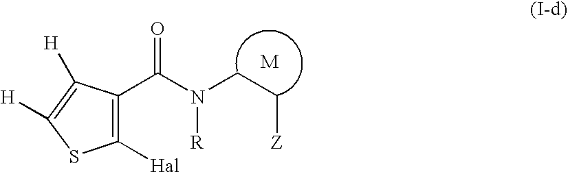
C1([Hal])=C(C(N(CC[Z])[R])=O)C([H])=C([H])S1
